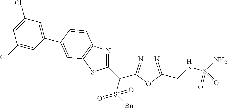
C1(C(S([Bn])(=O)=O)C2=NN=C(CNS(N)(=O)=O)O2)=NC2=C(S1)C=C(C1=CC(Cl)=CC(Cl)=C1)C=C2
